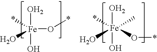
O[Fe](O)(*)(O)(C)O*.O[Fe](O)(O*)(*)O
